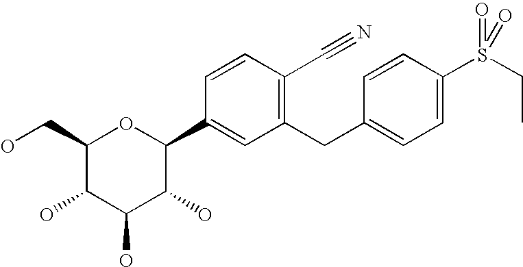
C1(CO)C(O)C(O)C(O)C(C2=CC(CC3=CC=C(S(CC)(=O)=O)C=C3)=C(C#N)C=C2)O1
